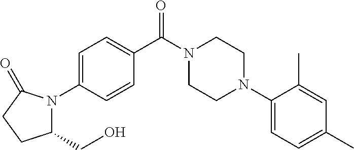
C1=C(N2C(CO)CCC2=O)C=CC(C(N2CCN(C3=CC=C(C)C=C3C)CC2)=O)=C1
